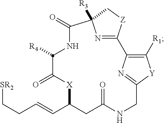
N1=C2[Z]CC1([R3])C(=O)NC([R4])C(=O)[X]C(C=CCC[SR2])CC(=O)NCC1=NC2=C([R1])[Y]1
